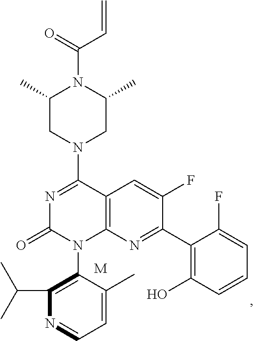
C12=C(N=C(C3=C(O)C=CC=C3F)C(F)=C1)N(C1=C(C(C)C)N=CC=C1C)C(=O)N=C2N1CC(C)N(C(=O)C=C)C(C)C1.[M]
